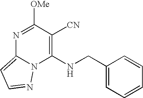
N1=C([OMe])C([CN])=C(NCC2=CC=CC=C2)N2C1=CC=N2
